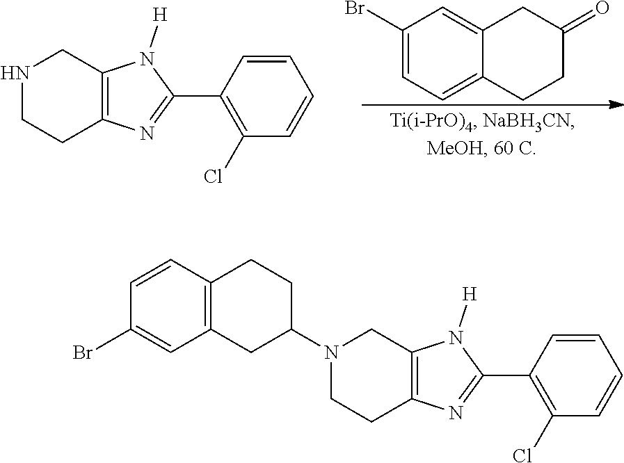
C1(Br)=CC=C2C(=C1)CC(=O)CC2.N1CCC2=C(C1)N([H])C(C1=C(Cl)C=CC=C1)=N2.C1=CC(Br)=CC2=C1CCC(N1CCC3=C(C1)N([H])C(C1=C(Cl)C=CC=C1)=N3)C2
